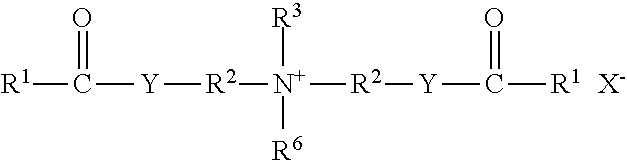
[R1]C(=O)[Y][R2][N+]([R3])([R6])[R2][Y]C(=O)[R1].[X-]
